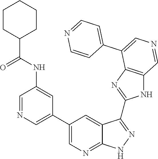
C1=NC=C(C2=CN=C3C(=C2)C(C2=NC4=C(N2)C=NC=C4C2=CC=NC=C2)=NN3)C=C1NC(C1CCCCC1)=O
